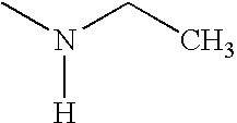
N([H])(C)CC
